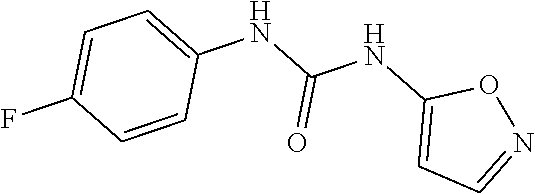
C1=C(F)C=CC(NC(NC2=CC=NO2)=O)=C1
